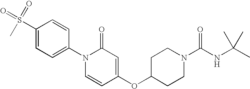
C1(S(=O)(C)=O)=CC=C(N2C=CC(OC3CCN(C(NC(C)(C)C)=O)CC3)=CC2=O)C=C1
